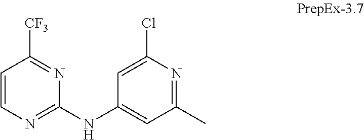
C1=CN=C(NC2=CC(C)=NC(Cl)=C2)N=C1[CF3]
